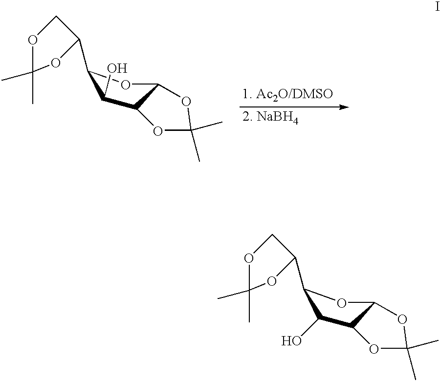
C1(C2OC(C)(C)OC2)C(O)C2C(O1)OC(C)(C)O2.C1(C2OC(C)(C)OC2)C(O)C2C(O1)OC(C)(C)O2
